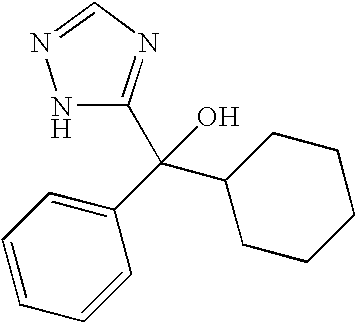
C1(C(C2=CC=CC=C2)(O)C2CCCCC2)=NC=NN1
